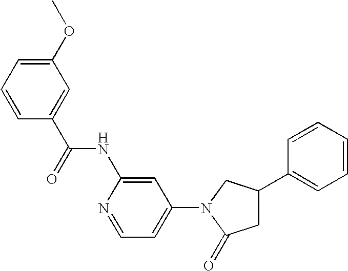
N(C1=CC(N2C(=O)CC(C3=CC=CC=C3)C2)=CC=N1)C(C1=CC(OC)=CC=C1)=O
